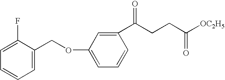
C1=C(COC2=CC=CC(C(CCC(=O)[OC2H5])=O)=C2)C(F)=CC=C1
